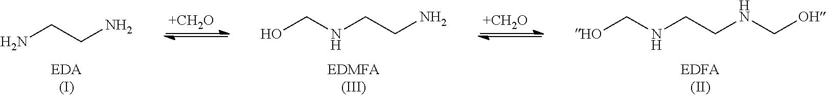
OCNCCN.[HO]CNCCNC[OH].NCCN.[+CH2O].[+CH2O]
